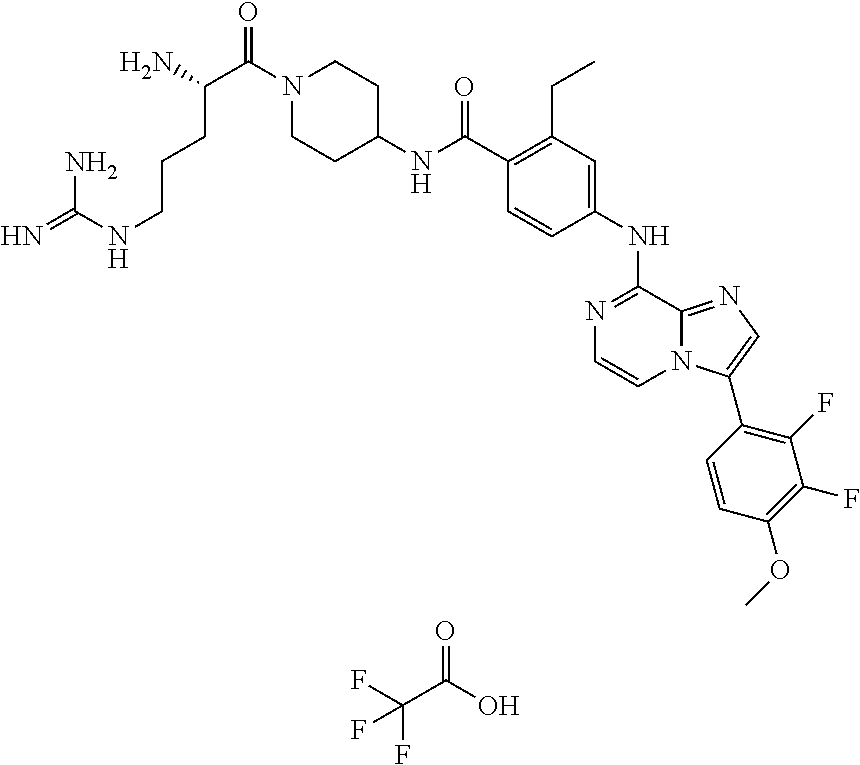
N1=C(NC2=CC(CC)=C(C(NC3CCN(C(=O)C(CCCNC(N)=N)N)CC3)=O)C=C2)C2=NC=C(C3=C(F)C(F)=C(OC)C=C3)N2C=C1.O=C(C(F)(F)F)O
